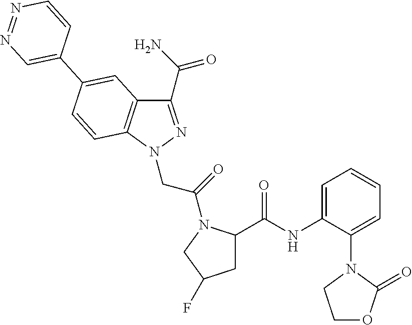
C1(NC(=O)C2CC(F)CN2C(CN2N=C(C(=O)N)C3=C2C=CC(C2=CN=NC=C2)=C3)=O)=CC=CC=C1N1CCOC1=O
